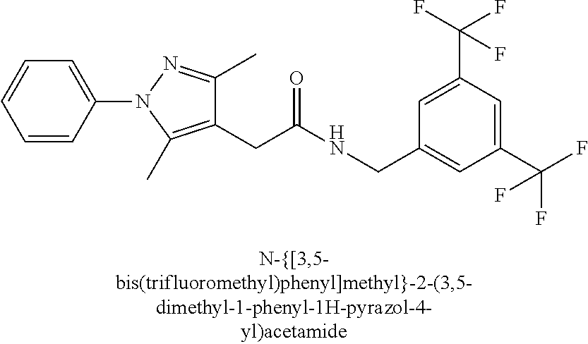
C1=C(C(F)(F)F)C=C(CNC(CC2=C(C)N(C3=CC=CC=C3)N=C2C)=O)C=C1C(F)(F)F
